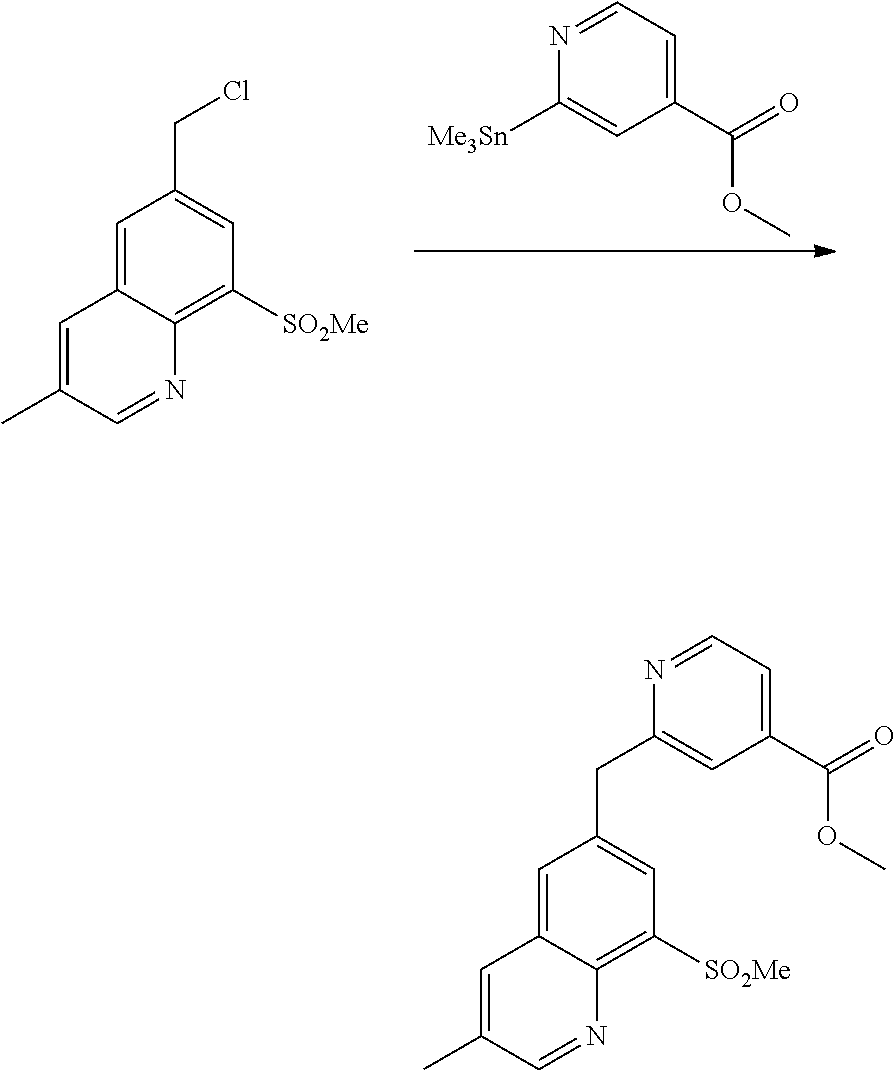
[Me3Sn]C1=CC(C(=O)OC)=CC=N1.C1=C2C(=C([SO2Me])C=C1CCl)N=CC(C)=C2.C1=C2C(=C([SO2Me])C=C1CC1=CC(C(=O)OC)=CC=N1)N=CC(C)=C2
